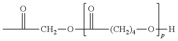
CC(=O)COC([(CH2)4]O[H])=O
